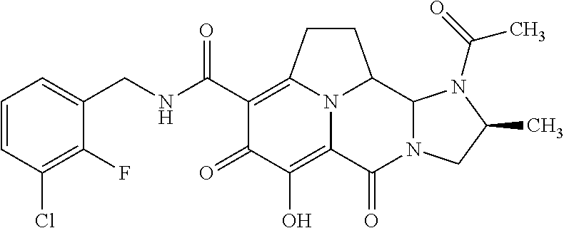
C1(CNC(C2=C3CCC4C5N(C(=O)C(=C(O)C2=O)N34)CC(C)N5C(C)=O)=O)=CC=CC(Cl)=C1F
